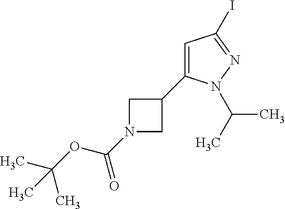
N1(C(OC(C)(C)C)=O)CC(C2=CC(I)=NN2C(C)C)C1
